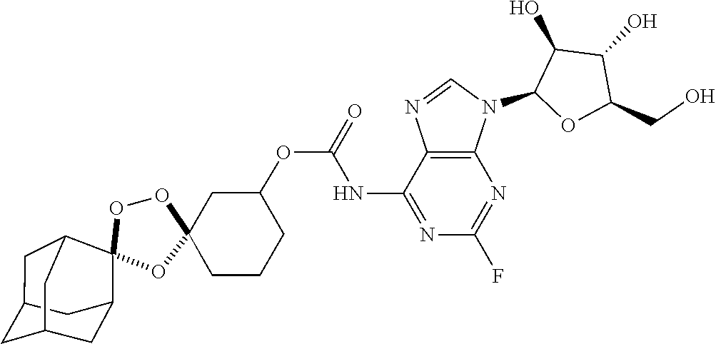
C1(F)=NC2=C(C(NC(OC3CC4(CCC3)OOC3(C5CC6CC(CC3C6)C5)O4)=O)=N1)N=CN2C1C(O)C(O)C(CO)O1
